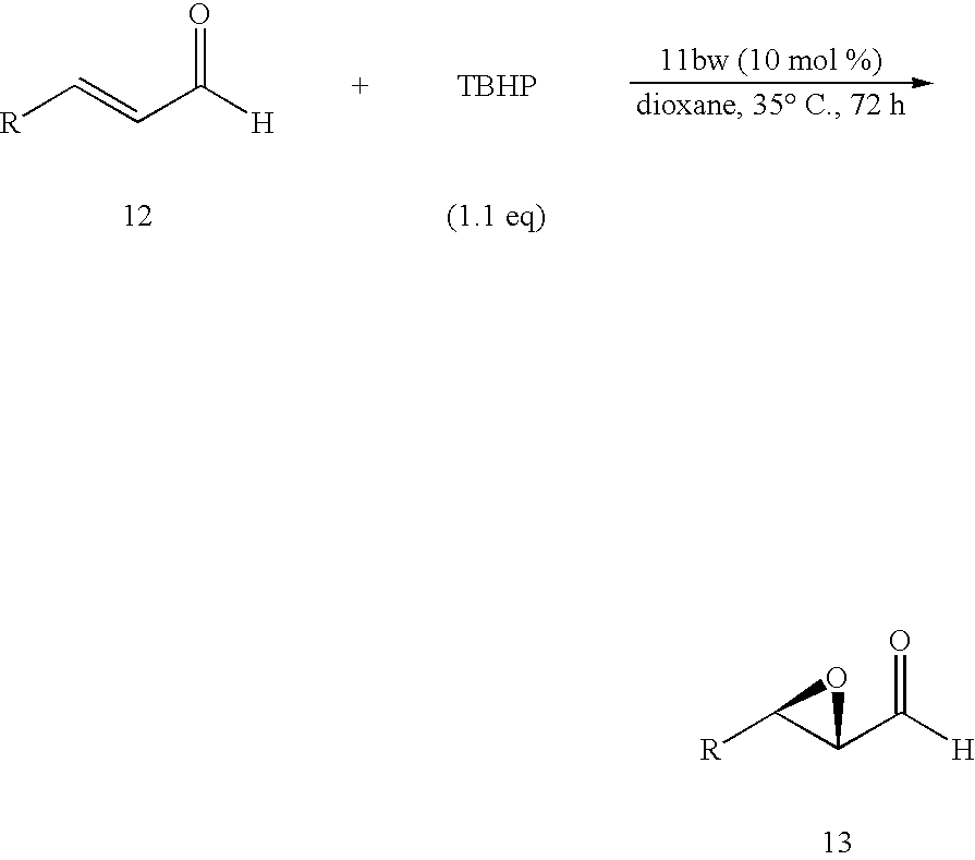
[R]C=CC([H])=O.[TBHP].[R]C1C(C([H])=O)O1
